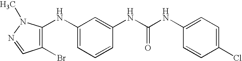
C1=CC=C(NC2=C(Br)C=NN2C)C=C1NC(NC1=CC=C(Cl)C=C1)=O
